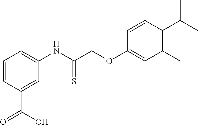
C1=CC(C(=O)O)=CC(NC(=S)COC2=CC(C)=C(C(C)C)C=C2)=C1
